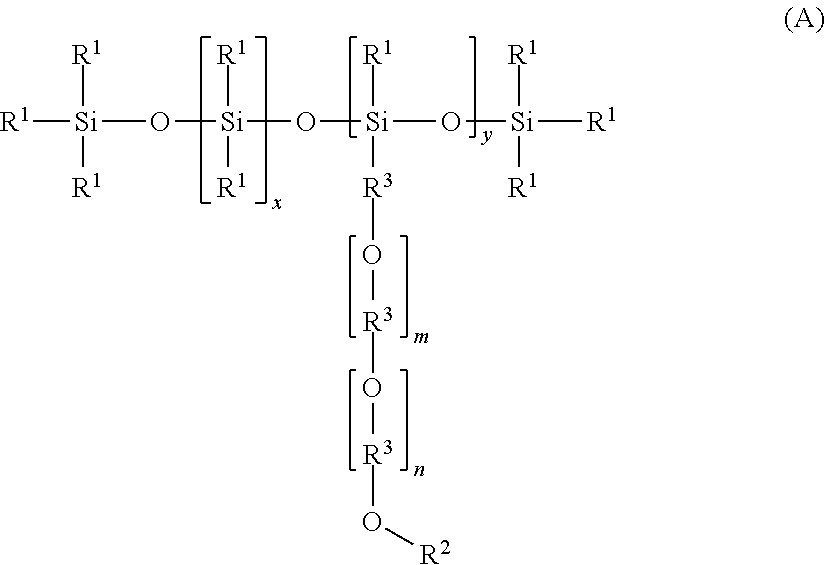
[R1][Si](O[Si](O[Si](O[Si]([R1])([R1])[R1])([R1])[R3]O[R3]O[R3]O[R2])([R1])[R1])([R1])[R1]
